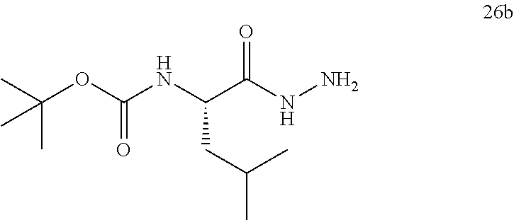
C(C(NN)=O)(NC(OC(C)(C)C)=O)CC(C)C
